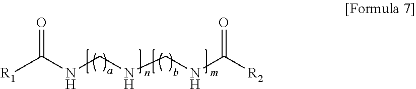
[R1]C(NCNCNC([R2])=O)=O
